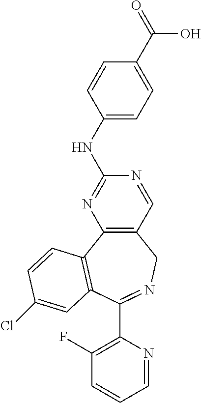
C12=C(C3=C(C(C4=C(F)C=CC=N4)=NC1)C=C(Cl)C=C3)N=C(NC1=CC=C(C(=O)O)C=C1)N=C2
